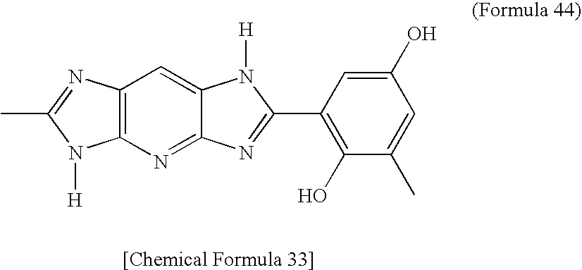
C12=C(N=C3C(=C1)N([H])C(C1=C(O)C(C)=CC(O)=C1)=N3)N([H])C(C)=N2
